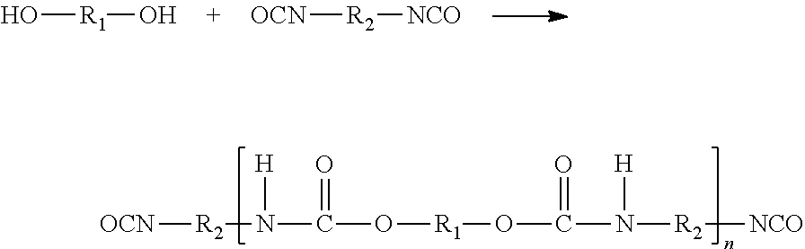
O[R1]O.[OCN][R2][NCO].[OCN][R2]N([H])C(=O)O[R1]OC(N([H])[R2][NCO])=O
